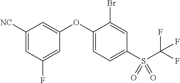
C1([NC])=CC(F)=CC(OC2=CC=C(S(C(F)(F)F)(=O)=O)C=C2Br)=C1
